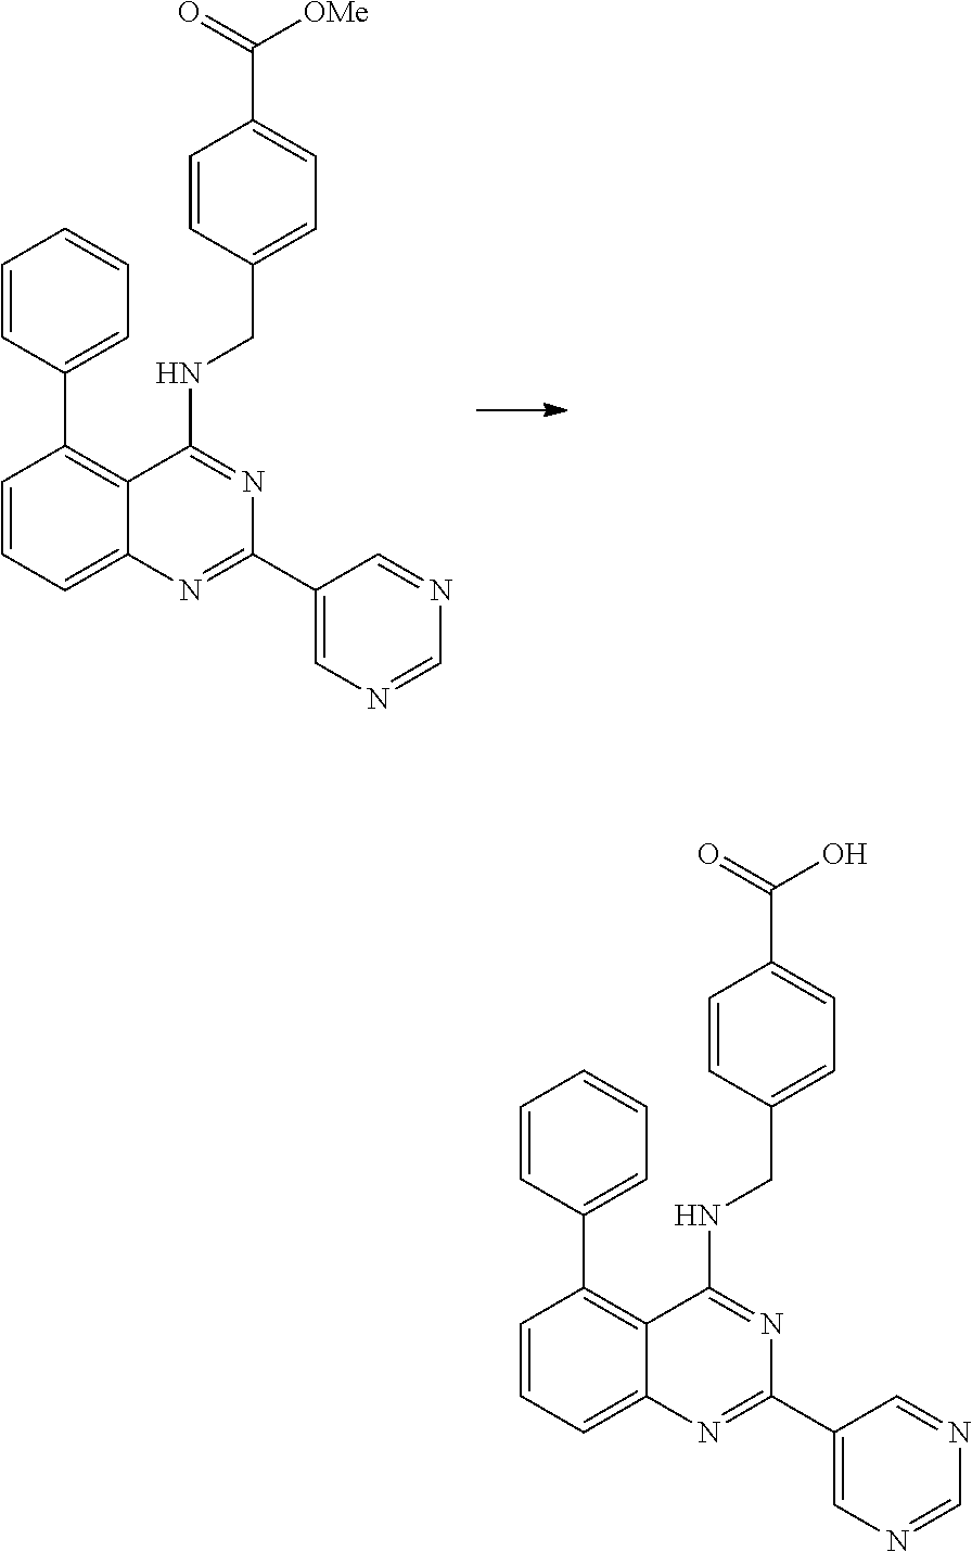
C1=CC=C2C(=C1C1=CC=CC=C1)C(NCC1=CC=C(C(=O)[OMe])C=C1)=NC(C1=CN=CN=C1)=N2.C1=CC=C2C(=C1C1=CC=CC=C1)C(NCC1=CC=C(C(=O)O)C=C1)=NC(C1=CN=CN=C1)=N2
